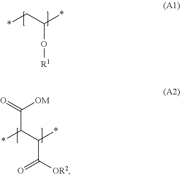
*CC(*)O[R1].*C(C(*)C([OR2])=O)C(=O)[OM]
